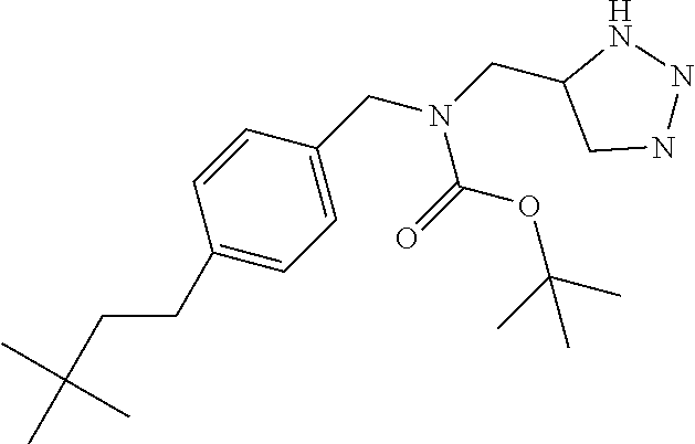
CC(CCC1=CC=C(CN(CC2CNNN2)C(=O)OC(C)(C)C)C=C1)(C)C
